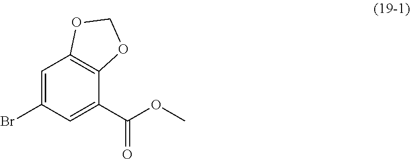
C1=C(Br)C=C(C(OC)=O)C2=C1OCO2
